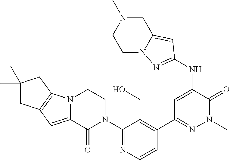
C1=CN=C(N2CCN3C(=CC4=C3CC(C)(C)C4)C2=O)C(CO)=C1C1=NN(C)C(=O)C(NC2=NN3CCN(C)CC3=C2)=C1
